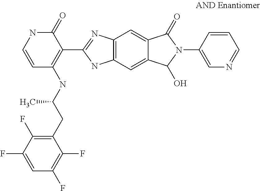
C1(CC(NC2=C(C3=NC4=C(N3)C=C3C(=C4)C(=O)N(C4=CN=CC=C4)C3O)C(=O)NC=C2)C)=C(F)C(F)=CC(F)=C1F
